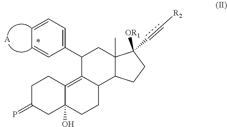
[OR1]C1(C=C[R2])C2(C)C(CC1)C1CCC3(O)C(=C1C(C1=CC=CC=C1)C2)CCC(=P)C3.[A]
